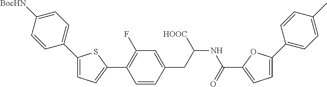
C1=C(C2=CC=C([BocHN])C=C2)SC(C2=C(F)C=C(CC(NC(C3=CC=C(C4=CC=C(C)C=C4)O3)=O)[HOOC])C=C2)=C1
